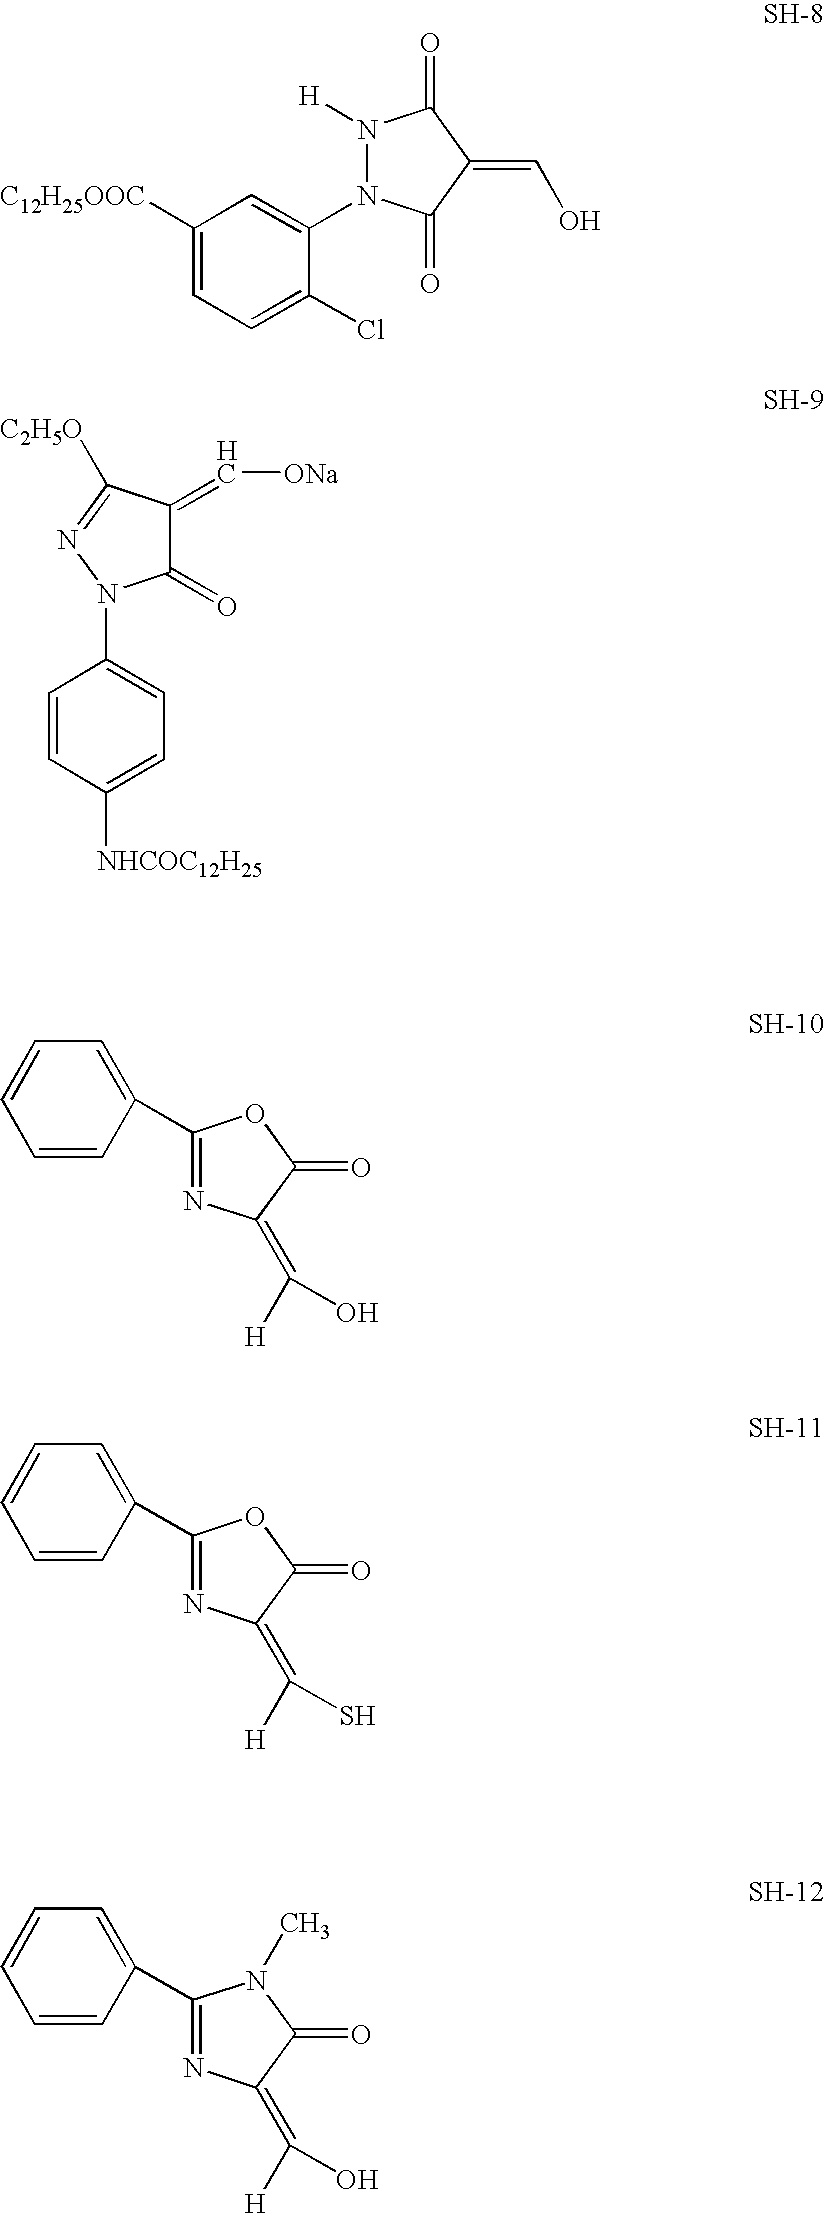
C1([C12H25OOC])=CC=C(Cl)C(N2N([H])C(=O)C(=CO)C2=O)=C1.C1=CC([NHCOC12H25])=CC=C1N1C(=O)C(=C[ONa])C([C2H5O])=N1.C1=CC(C2=NC(=C([H])O)C(=O)O2)=CC=C1.C1=CC(C2=NC(=C([H])S)C(=O)O2)=CC=C1.C1=CC(C2=NC(=C([H])O)C(=O)N2C)=CC=C1
